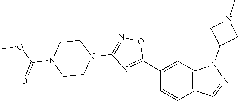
C1(C2=NC(N3CCN(C(=O)OC)CC3)=NO2)=CC2=C(C=C1)C=NN2C1CN(C)C1
